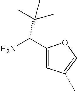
C1(C(N)C(C)(C)C)=CC(C)=CO1
